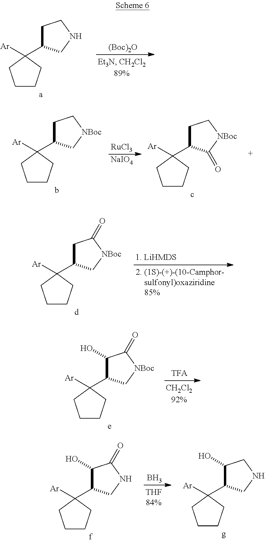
C1CCC([Ar])(C2CCNC2)C1.[(Boc)2O].C1CCC([Ar])(C2C(O)C(=O)[NBoc]C2)C1.C1CCC([Ar])(C2C(O)C(=O)NC2)C1.B.C1CCC([Ar])(C2C(O)CNC2)C1.C1CCC([Ar])(C2CC[NBoc]C2)C1.[RuCl3].[NaIO4].C1CCC([Ar])(C2CC[NBoc]C2=O)C1.C1CCC([Ar])(C2CC(=O)[NBoc]C2)C1
